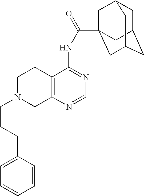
C1N(CCCC2=CC=CC=C2)CC2=C(C1)C(NC(=O)C13CC4CC(CC(C1)C4)C3)=NC=N2
